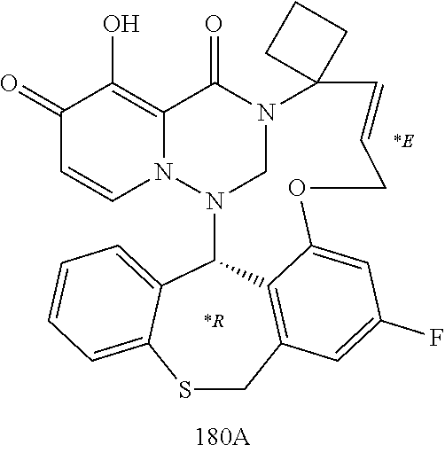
C1(=O)C=CN2C(=C1O)C(=O)N1CN2C2C3=CC=CC=C3SCC3=C2C(=CC(F)=C3)OCC=CC12CCC2.[*R].[*E]
